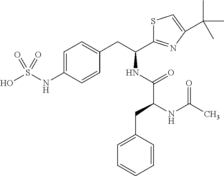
S1C(C(CC2=CC=C(NS(O)(=O)=O)C=C2)NC(C(NC(C)=O)CC2=CC=CC=C2)=O)=NC(C(C)(C)C)=C1
